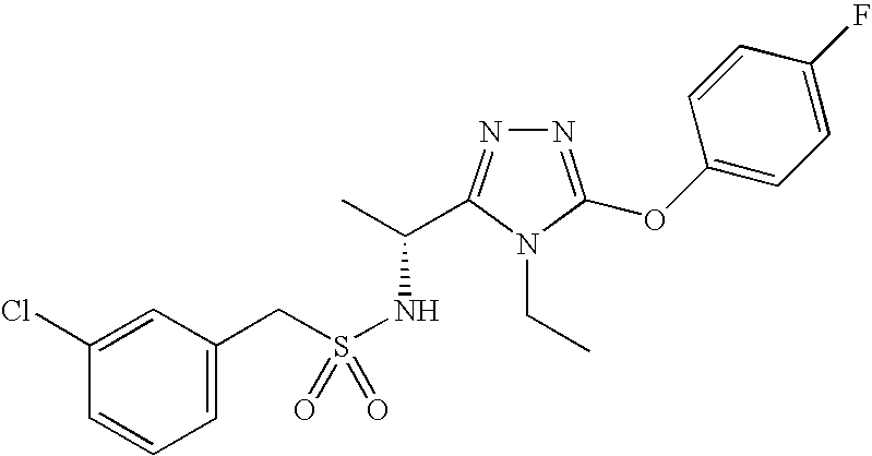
N1=C(OC2=CC=C(F)C=C2)N(CC)C(C(C)NS(=O)(CC2=CC=CC(Cl)=C2)=O)=N1
